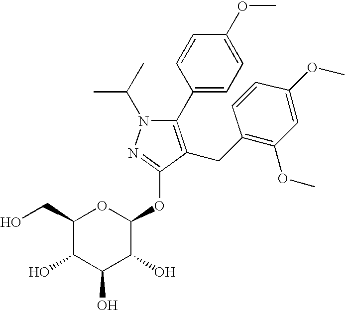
C1(CO)C(O)C(O)C(O)C(OC2=NN(C(C)C)C(C3=CC=C(OC)C=C3)=C2CC2=C(OC)C=C(OC)C=C2)O1
